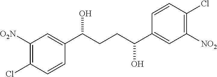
C1([O2N])=C(Cl)C=CC(C(CCC(C2=CC([NO2])=C(Cl)C=C2)O)O)=C1
